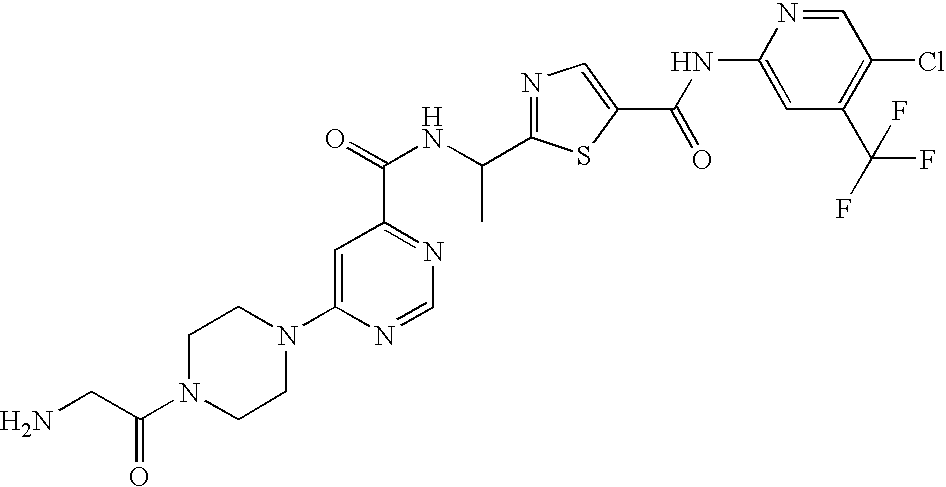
N1=C(C(NC(=O)C2=NC=NC(N3CCN(C(CN)=O)CC3)=C2)C)SC(C(NC2=CC(C(F)(F)F)=C(Cl)C=N2)=O)=C1
